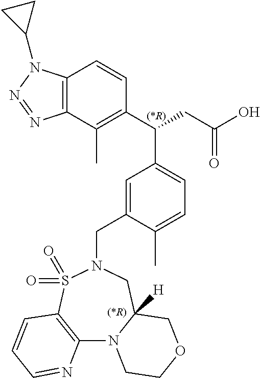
C12=C(C(C)=C(C(CC(O)=O)C3=CC=C(C)C(CN4CC5([H])N(C6=C(S4(=O)=O)C=CC=N6)CCOC5)=C3)C=C1)N=NN2C1CC1
